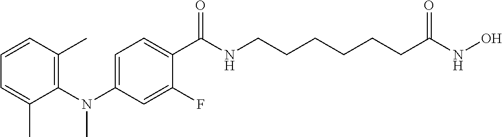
CN(C1=C(C)C=CC=C1C)C1=CC=C(C(NCCCCCCC(NO)=O)=O)C(F)=C1
